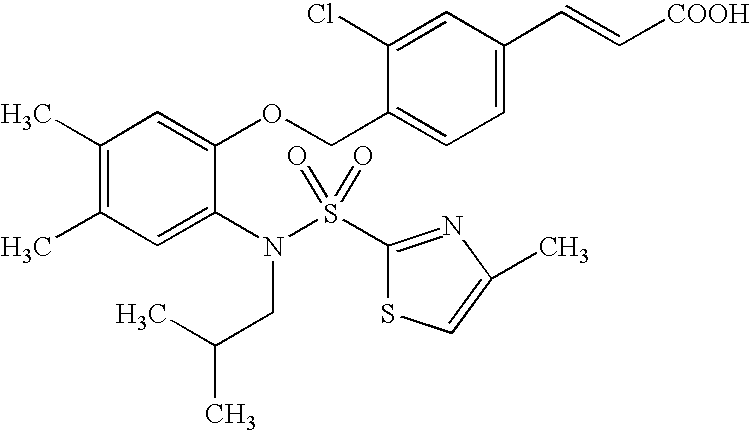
C1(C)=C(C)C=C(N(S(=O)(=O)C2=NC(C)=CS2)CC(C)C)C(OCC2=CC=C(C=C[COOH])C=C2Cl)=C1
